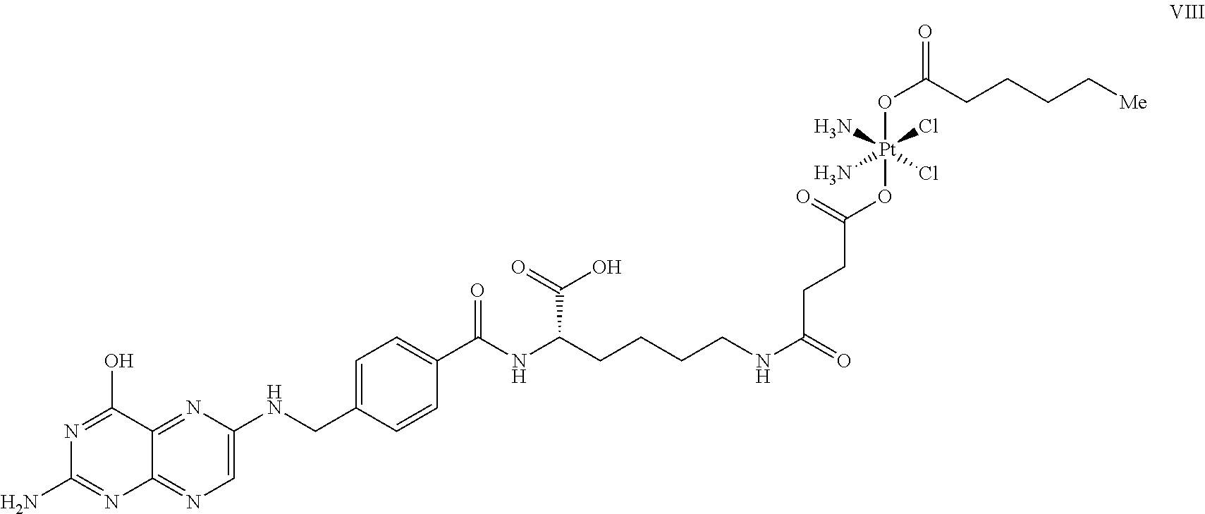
C1(C(NC(CCCCNC(=O)CCC(=O)O[Pt](N)(Cl)(N)(Cl)OC(CCCC[Me])=O)C(=O)O)=O)=CC=C(CNC2=CN=C3C(=N2)C(O)=NC(N)=N3)C=C1
